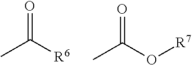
CC([R6])=O.CC(O[R7])=O
